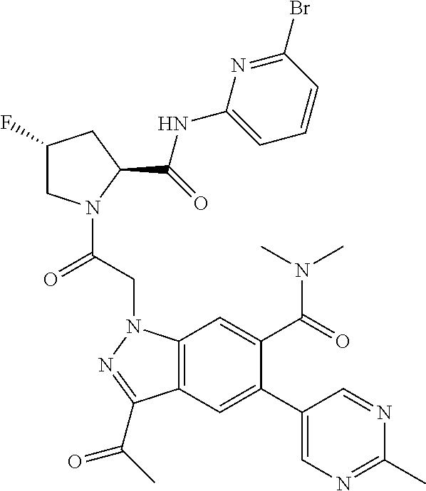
C1(F)CN(C(CN2C3=C(C(C(=O)C)=N2)C=C(C2=CN=C(C)N=C2)C(C(N(C)C)=O)=C3)=O)C(C(=O)NC2=CC=CC(Br)=N2)C1
